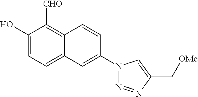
C1(O)=CC=C2C(=C1[CHO])C=CC(N1N=NC(C[OMe])=C1)=C2
